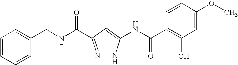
C1=CC=CC(CNC(=O)C2=NNC(NC(C3=C(O)C=C(OC)C=C3)=O)=C2)=C1
